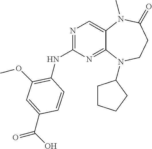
N1=C(NC2=C(OC)C=C(C(O)=O)C=C2)N=C2C(=C1)N(C)C(=O)CCN2C1CCCC1
